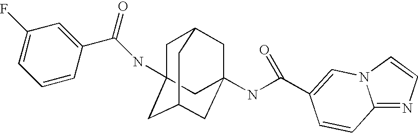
C1C2CC3(NC(=O)C4=CN5C(=NC=C5)C=C4)CC(CC1(NC(C1=CC(F)=CC=C1)=O)C3)C2
